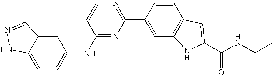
C1=CC(C2=NC=CC(NC3=CC=C4C(=C3)C=NN4)=N2)=CC2=C1C=C(C(NC(C)C)=O)N2
